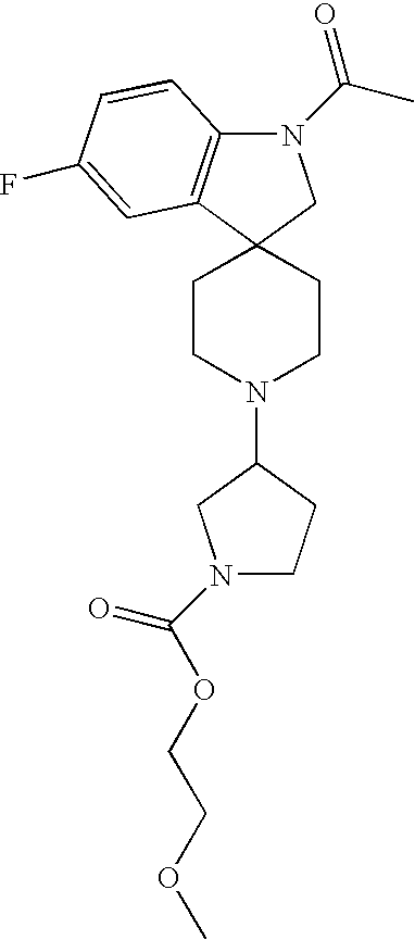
N1(C(C)=O)C2=C(C3(C1)CCN(C1CCN(C(=O)OCCOC)C1)CC3)C=C(F)C=C2
